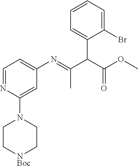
N1=CC=C(N=C(C(C(OC)=O)C2=CC=CC=C2Br)C)C=C1N1CC[NBoc]CC1
